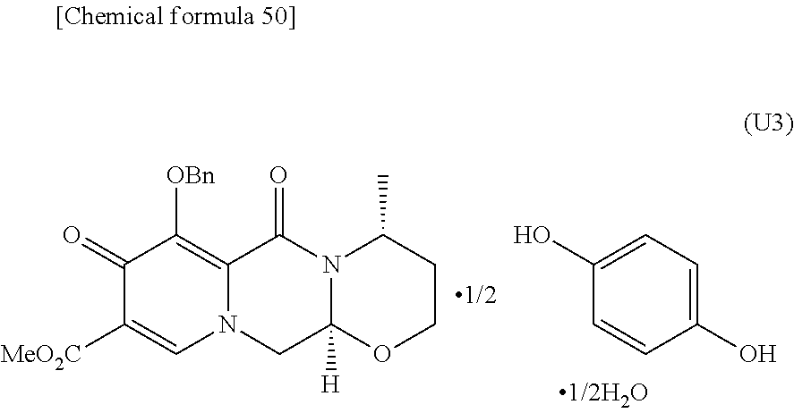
C1(=O)C([MeO2C])=CN2C(=C1[OBn])C(=O)N1C([H])(C2)OCCC1C.C1=CC(O)=CC=C1O
